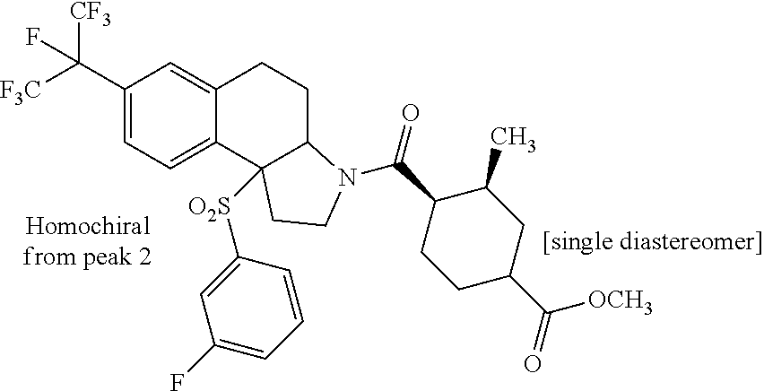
C1(C([F3C])([CF3])F)=CC=C2C(=C1)CCC1C2([O2S]C2=CC(F)=CC=C2)CCN1C(=O)C1CCC(C([OCH3])=O)CC1C
